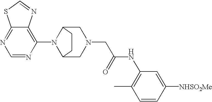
C1=NC(N2C3CN(CC(NC4=C(C)C=CC([NHSO2Me])=C4)=O)CC2CC3)=C2C(=N1)SC=N2
